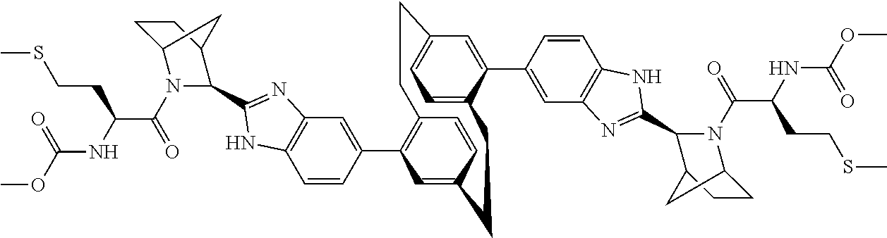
C1(C2=CC3=C(C=C2)NC(C2N(C(C(NC(OC)=O)CCSC)=O)C4CCC2C4)=N3)=C2C=CC(=C1)CCC1=CC=C(C=C1C1=CC3=C(C=C1)NC(C1N(C(C(NC(OC)=O)CCSC)=O)C4CCC1C4)=N3)CC2
